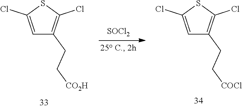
C1=C(Cl)SC(Cl)=C1CC[CO2H].[SOCl2].C1=C(Cl)SC(Cl)=C1CC[COCl]
